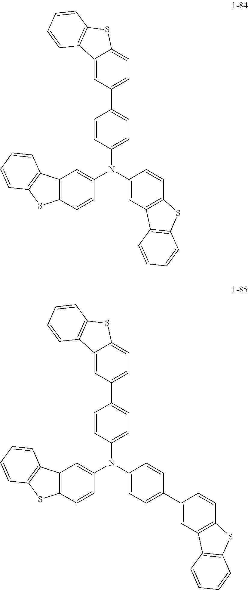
C12=CC(C3=CC=C(N(C4=CC5=C(C=C4)SC4=C5C=CC=C4)C4=CC5=C(C=C4)SC4=C5C=CC=C4)C=C3)=CC=C1SC1=C2C=CC=C1.C12=CC(C3=CC=C(N(C4=CC5=C(C=C4)SC4=C5C=CC=C4)C4=CC=C(C5=CC6=C(C=C5)SC5=C6C=CC=C5)C=C4)C=C3)=CC=C1SC1=C2C=CC=C1
